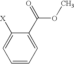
C1=CC=C(C(=O)OC)C([X])=C1
